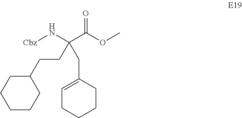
C(CC(CC1=CCCCC1)(N[Cbz])C(OC)=O)C1CCCCC1
